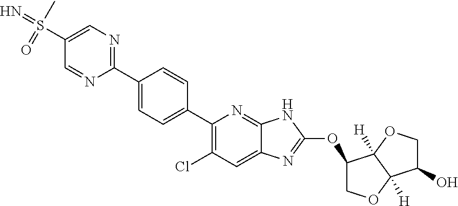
C1(S(=N)(C)=O)=CN=C(C2=CC=C(C3=C(Cl)C=C4C(=N3)NC(OC3COC5([H])C3([H])OCC5O)=N4)C=C2)N=C1
